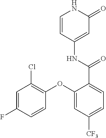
C1=CC(NC(C2=CC=C([CF3])C=C2OC2=C(Cl)C=C(F)C=C2)=O)=CC(=O)N1
